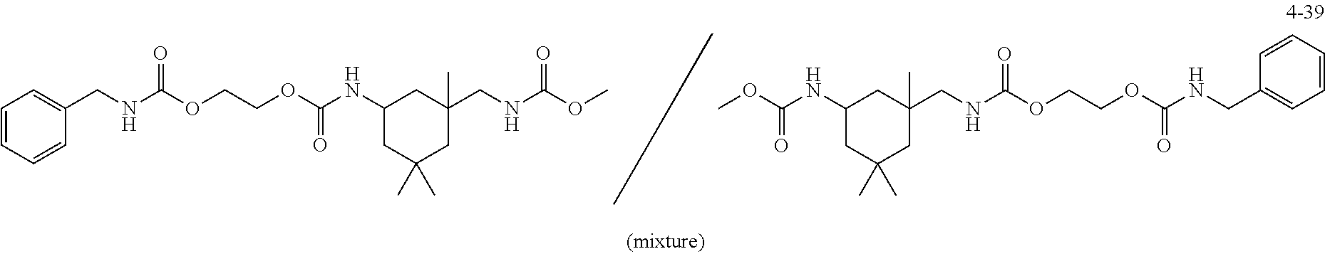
C1=CC=CC(CNC(OCCOC(NC2CC(C)(C)CC(CNC(OC)=O)(C)C2)=O)=O)=C1.COC(NC1CC(C)(C)CC(CNC(OCCOC(NCC2=CC=CC=C2)=O)=O)(C)C1)=O
